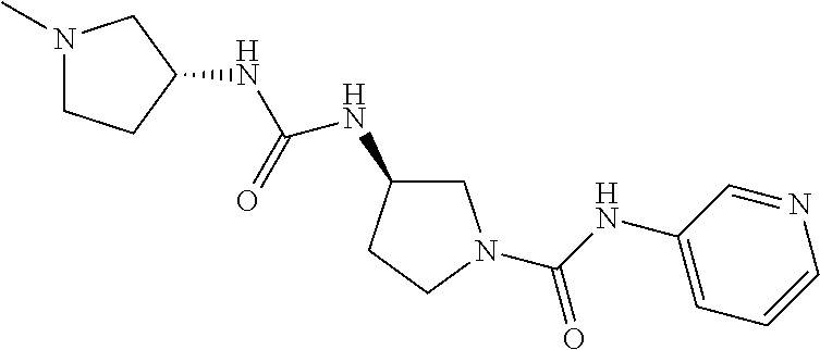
N1(C)CCC(NC(=O)NC2CN(C(NC3=CC=CN=C3)=O)CC2)C1
